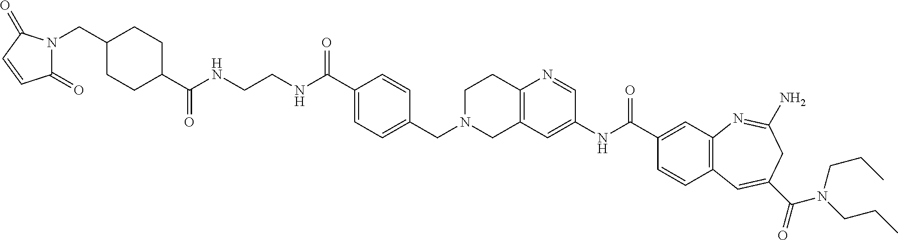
C(=O)(NCCNC(C1=CC=C(CN2CC3=C(CC2)N=CC(NC(C2=CC4=C(C=C2)C=C(C(=O)N(CCC)CCC)CC(N)=N4)=O)=C3)C=C1)=O)C1CCC(CN2C(=O)C=CC2=O)CC1
